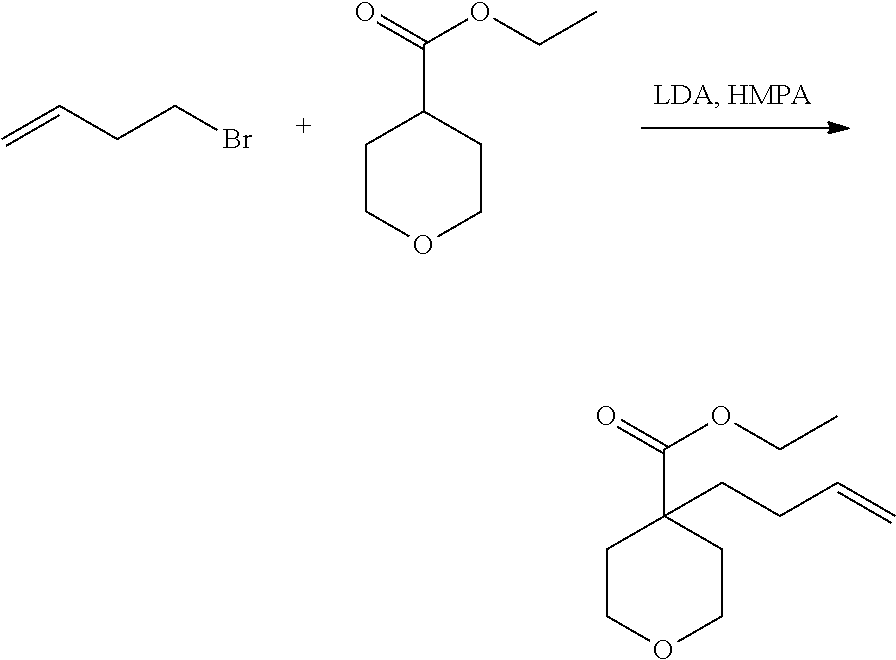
C=CCCBr.C1COCCC1C(=O)OCC.C1COCCC1(C(=O)OCC)CCC=C
